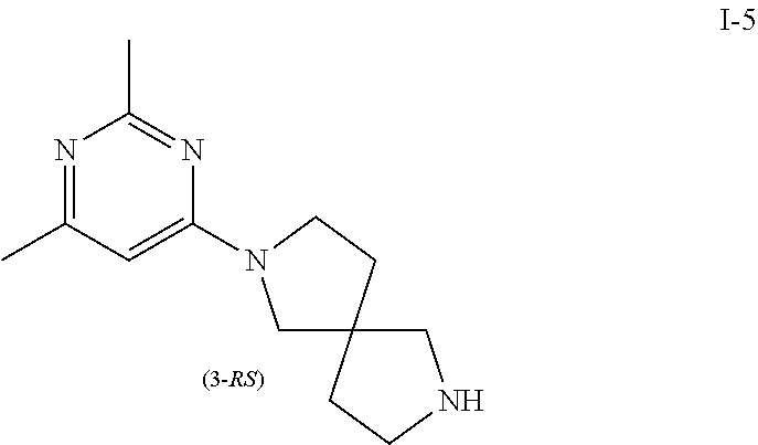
C1NCCC12CN(C1=CC(C)=NC(C)=N1)CC2
